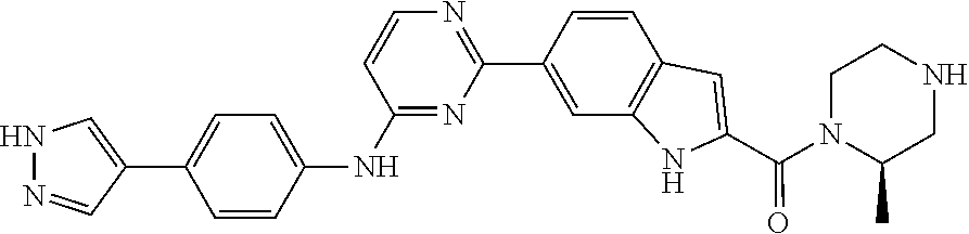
C1(C2=CC3=C(C=C2)C=C(C(=O)N2C(C)CNCC2)N3)=NC=CC(NC2=CC=C(C3=CNN=C3)C=C2)=N1
